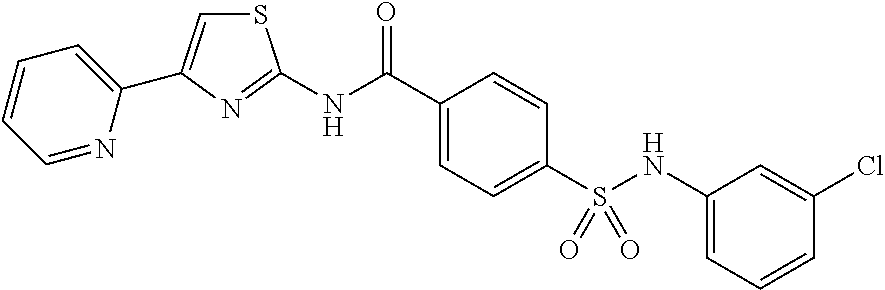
C1(C(NC2=NC(C3=CC=CC=N3)=CS2)=O)=CC=C(S(NC2=CC=CC(Cl)=C2)(=O)=O)C=C1
